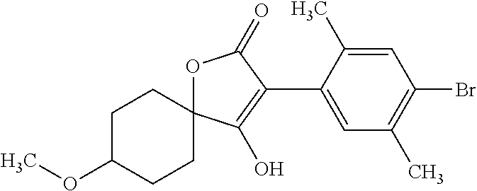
C1C(OC)CCC2(C1)OC(=O)C(C1=CC(C)=C(Br)C=C1C)=C2O
